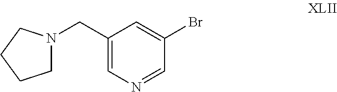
C1(Br)=CC(CN2CCCC2)=CN=C1
